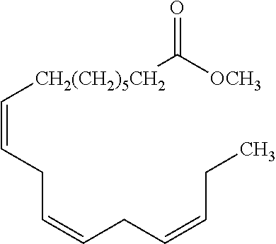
C(=CCC=CCC=CCC)[CH2(CH2)5CH2]C([OCH3])=O
